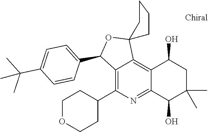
C12=C(C3CCOCC3)N=C3C(=C1C1(OC2C2=CC=C(C(C)(C)C)C=C2)CCCC1)C(O)CC(C)(C)C3O
